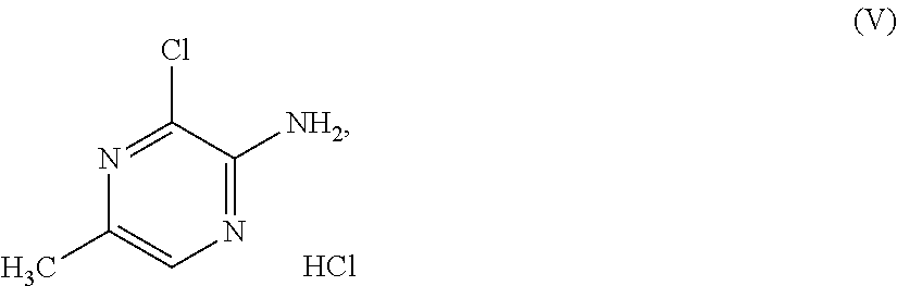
C1=C(C)N=C(Cl)C([NH2])=N1.Cl
